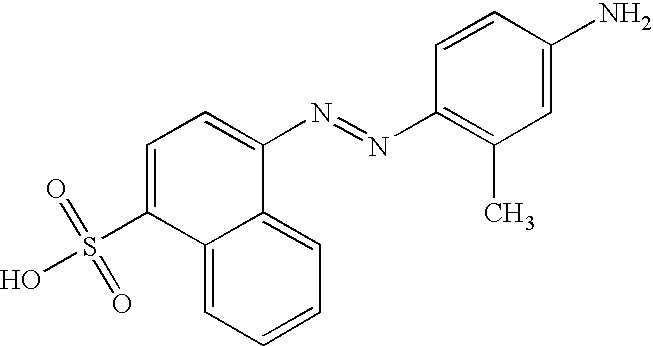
C12=CC=CC=C1C(N=NC1=C(C)C=C(N)C=C1)=CC=C2S(O)(=O)=O
